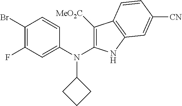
C1(N(C2=C([MeO2C])C3=C(N2)C=C([CN])C=C3)C2CCC2)=CC(F)=C(Br)C=C1
